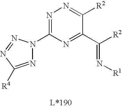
N1=C(N2N=C([R4])N=N2)N=C(C([R2])=N[R1])C([R2])=N1
